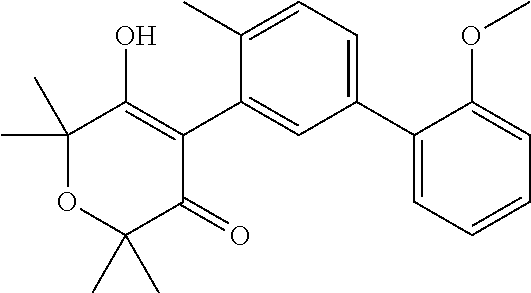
C1(C2=CC=C(C)C(C3=C(O)C(C)(C)OC(C)(C)C3=O)=C2)=CC=CC=C1OC
